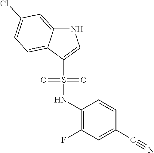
O=S(C1=CNC2=CC(Cl)=CC=C21)(NC1=C(F)C=C(C#N)C=C1)=O
